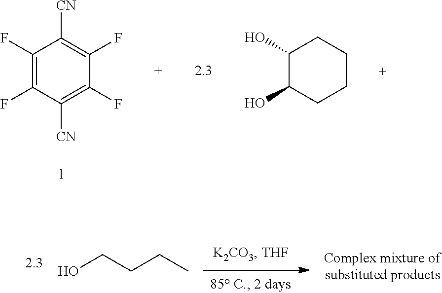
C1(F)=C(F)C([CN])=C(F)C(F)=C1[CN].C1(O)C(O)CCCC1.OCCCC
